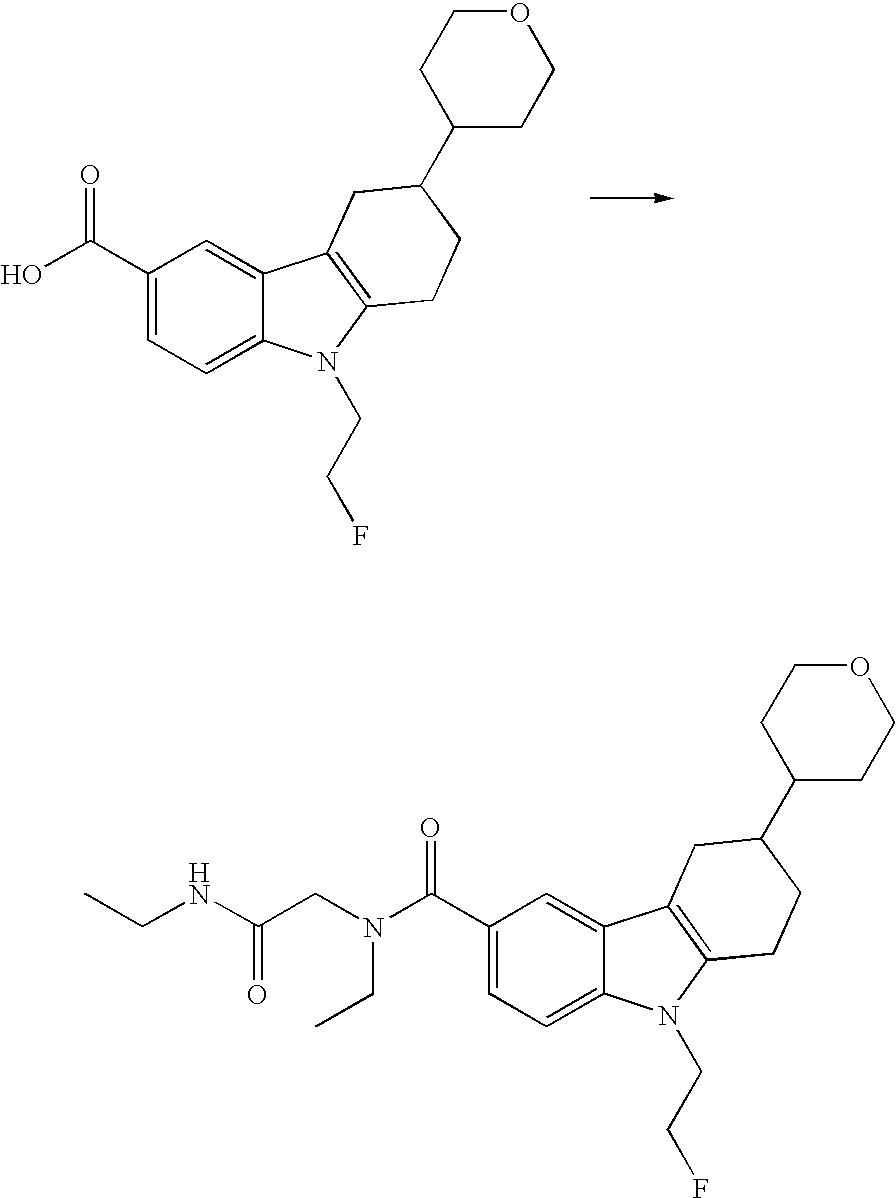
C1(C(N(CC(NCC)=O)CC)=O)=CC=C2C(=C1)C1=C(N2CCF)CCC(C2CCOCC2)C1.C1(C(O)=O)=CC=C2C(=C1)C1=C(N2CCF)CCC(C2CCOCC2)C1
